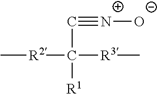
C(C([R2]C)([R3]C)[R1])#[N+][O-]
